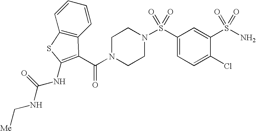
C1(S(N2CCN(C(=O)C3=C(NC(NC[Me])=O)SC4=C3C=CC=C4)CC2)(=O)=O)=CC=C(Cl)C(S(N)(=O)=O)=C1
